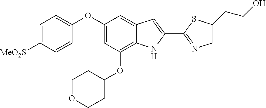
C1=C([MeO2S])C=CC(OC2=CC(OC3CCOCC3)=C3C(=C2)C=C(C2=NCC(CCO)S2)N3)=C1
